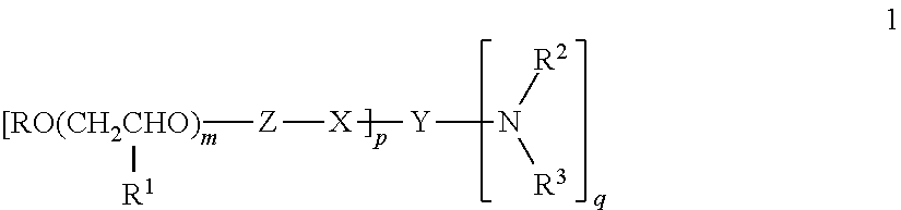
[[RO(CH2CHO)]([Z][X][Y]N([R3])[R2])[R1]
